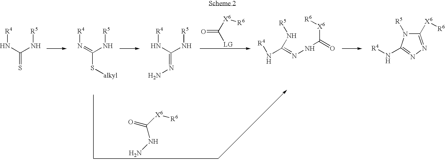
[R4]NC(=S)N[R5].[R4]N=C(S[alkyl])N[R5].[LG]C([X6][R6])=O.[R4]NC(=NN)N[R5].[R5]NC(N[R4])=NNC(=O)[X6][R6].C1([X6][R6])=NN=C(N[R4])N1[R5].[X6](C(NN)=O)[R6]
